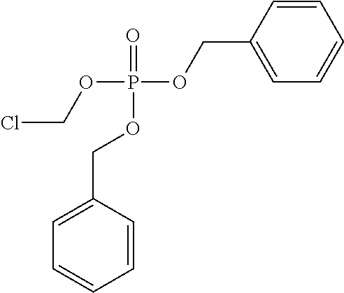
C1=C(COP(OCC2=CC=CC=C2)(OCCl)=O)C=CC=C1
